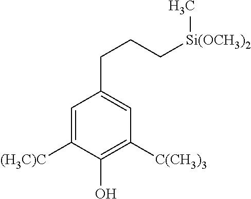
C1=C([(H3C)C])C(O)=C([C(CH3)3])C=C1CCC[Si(OCH3)2]C
